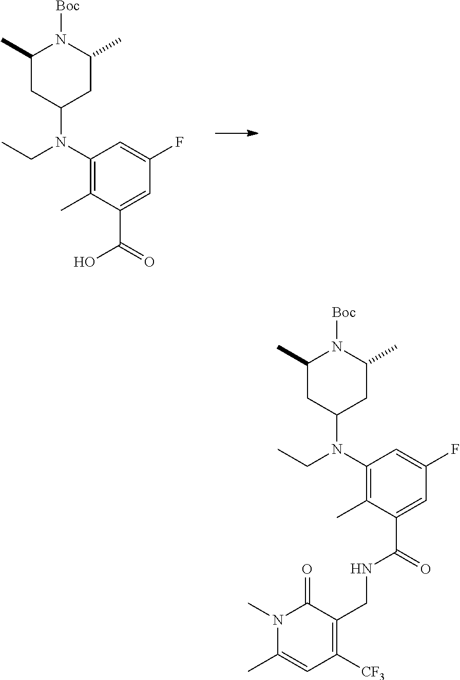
C1(C)CC(N(C2=C(C)C(C(=O)O)=CC(F)=C2)CC)CC(C)N1[Boc].C1(C)CC(N(C2=C(C)C(C(=O)NCC3=C([CF3])C=C(C)N(C)C3=O)=CC(F)=C2)CC)CC(C)N1[Boc]
